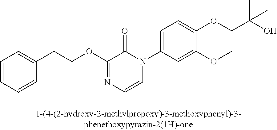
C1=CC=CC(CCOC2=NC=CN(C3=CC=C(OCC(O)(C)C)C(OC)=C3)C2=O)=C1
